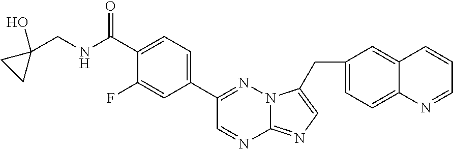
N(C(C1=CC=C(C2=NN3C(=NC=C3CC3=CC=C4C(=C3)C=CC=N4)N=C2)C=C1F)=O)CC1(O)CC1
